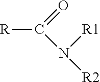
[R]C(=O)N([R2])[R1]
